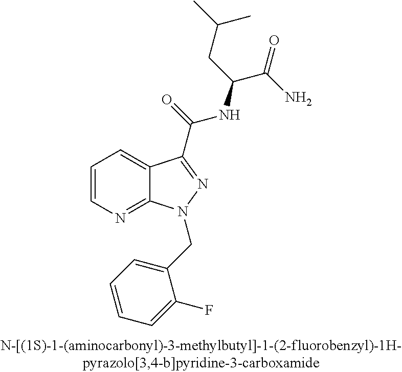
C1=CN=C2C(=C1)C(C(NC(CC(C)C)C(=O)N)=O)=NN2CC1=CC=CC=C1F
